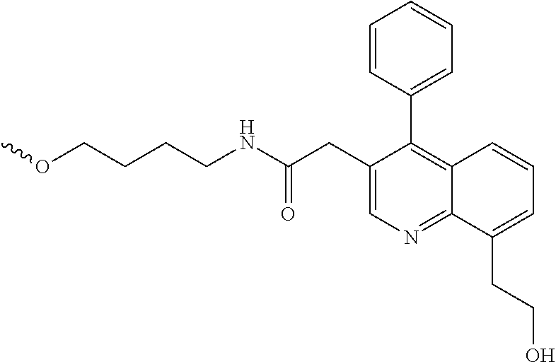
COCCCCNC(CC1=CN=C2C(=C1C1=CC=CC=C1)C=CC=C2CCO)=O
